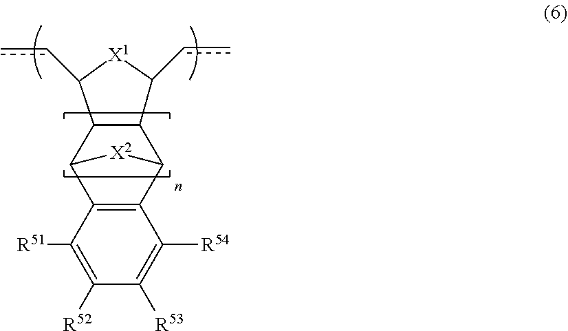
C1(cc)[X1]C(cc)C2C3C4=C(C([X2]3)C12)C([R51])=C([R52])C([R53])=C4[R54]
